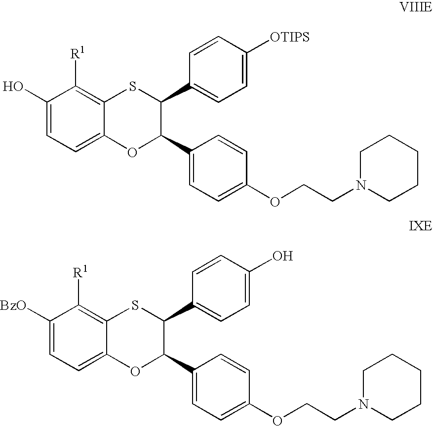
C1(O)=CC=C2C(=C1[R1])SC(C1=CC=C([OTIPS])C=C1)C(C1=CC=C(OCCN3CCCCC3)C=C1)O2.C1([BzO])=CC=C2C(=C1[R1])SC(C1=CC=C(O)C=C1)C(C1=CC=C(OCCN3CCCCC3)C=C1)O2
